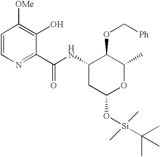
C1=CN=C(C(NC2CC(O[Si](C)(C)C(C)(C)C)OC(C)C2OC[Ph])=O)C(O)=C1[OMe]
